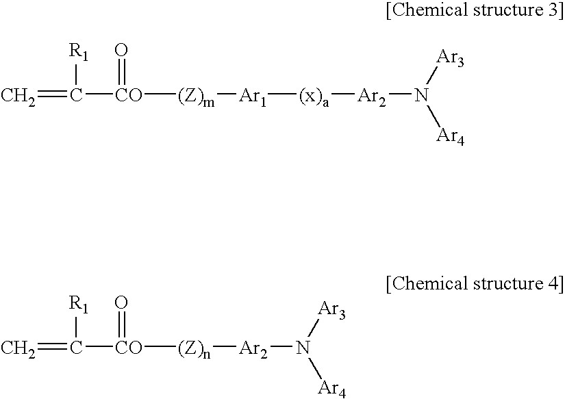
C=C([CO]([(Z)m][Ar1][(x)a][Ar2]N([Ar3])[Ar4])=O)[R1].C=C([CO]([(Z)n][Ar2]N([Ar3])[Ar4])=O)[R1]
